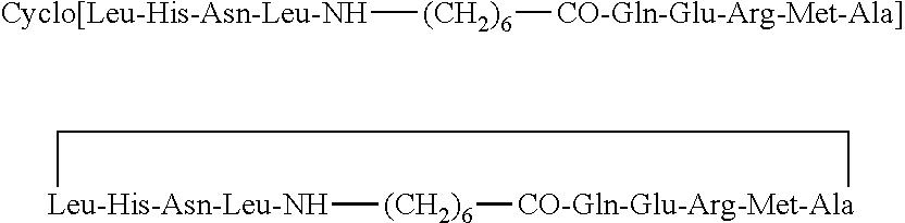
[Leu-His-Asn-Leu-NH]1[(CH2)6][CO-Gln-Glu-Arg-Met-Ala]CC1.[Cyclo[Leu-His-Asn-Leu-NH][(CH2)6][CO-Gln-Glu-Arg-Met-Ala]]
